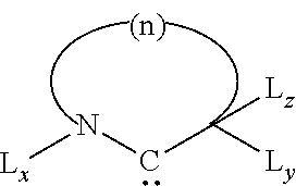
[Lx]NCC([Ly])[Lz]
